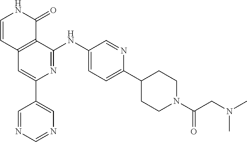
C1=CC2=C(C(=O)N1)C(NC1=CC=C(C3CCN(C(CN(C)C)=O)CC3)N=C1)=NC(C1=CN=CN=C1)=C2
